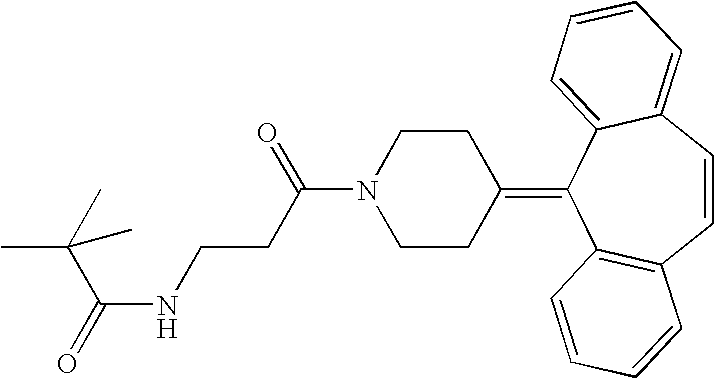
C(NCCC(N1CCC(=C2C3=C(C=CC4=CC=CC=C24)C=CC=C3)CC1)=O)(=O)C(C)(C)C
